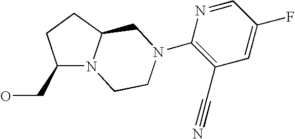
C(C1N2C(CC1)CN(C1=C(C#N)C=C(F)C=N1)CC2)O
